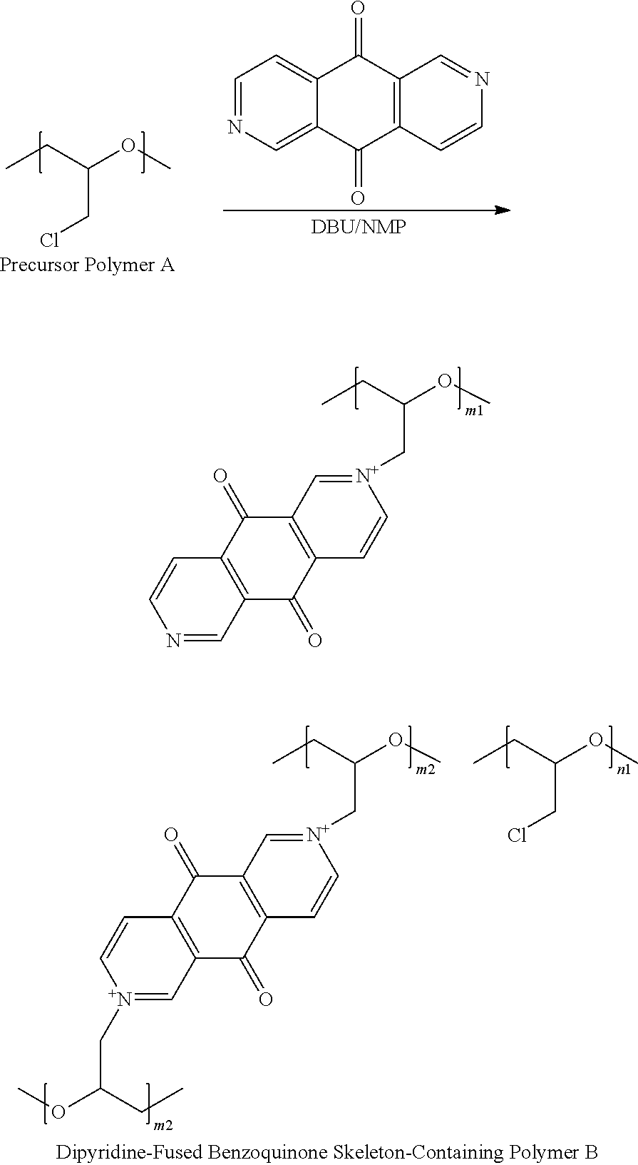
[N+]1(CC(OC)CC)=CC2=C(C=C1)C(=O)C1=C(C2=O)C=CN=C1.[N+]1(CC(OC)CC)=CC2=C(C=C1)C(=O)C1=C(C2=O)C=C[N+](CC(OC)CC)=C1.ClCC(OC)CC.CCC(OC)CCl.C1=NC=C2C(=C1)C(=O)C1=C(C2=O)C=CN=C1
